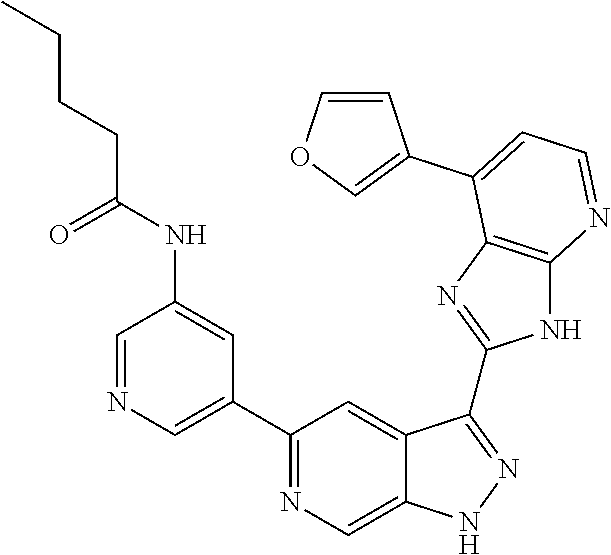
C1=NC=C(C2=NC=C3C(=C2)C(C2=NC4=C(N2)N=CC=C4C2=COC=C2)=NN3)C=C1NC(CCCC)=O
